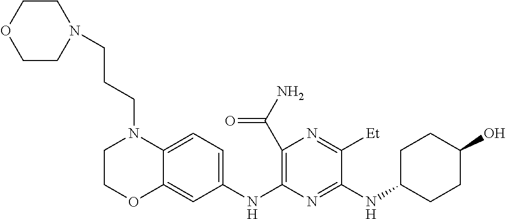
C1(C(N)=O)=C(NC2=CC=C3C(=C2)OCCN3CCCN2CCOCC2)N=C(NC2CCC(O)CC2)C([Et])=N1
